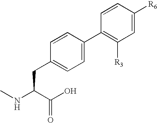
C1=C(C2=C([R3])C=C([R6])C=C2)C=CC(CC(NC)C(O)=O)=C1
